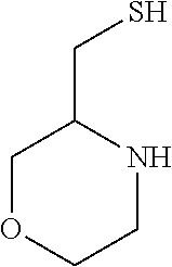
C1OCCNC1CS
